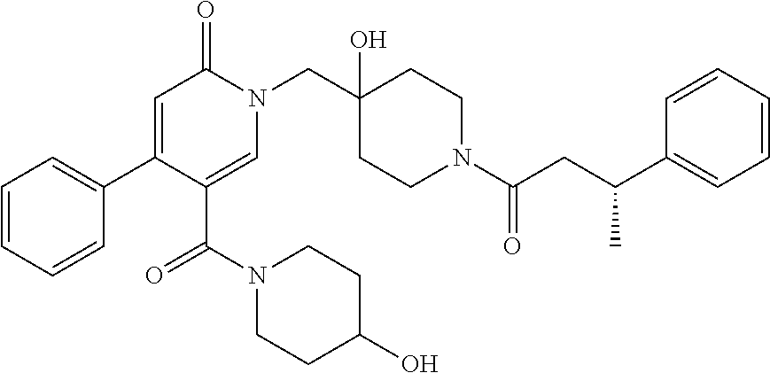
C1=C(C(=O)N2CCC(O)CC2)C(C2=CC=CC=C2)=CC(=O)N1CC1(O)CCN(C(=O)CC(C2=CC=CC=C2)C)CC1
